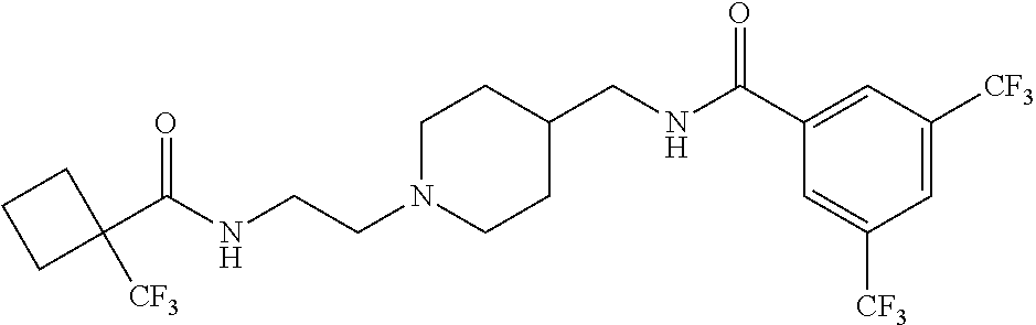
C1(C(NCCN2CCC(CNC(C3=CC([CF3])=CC([CF3])=C3)=O)CC2)=O)([CF3])CCC1
